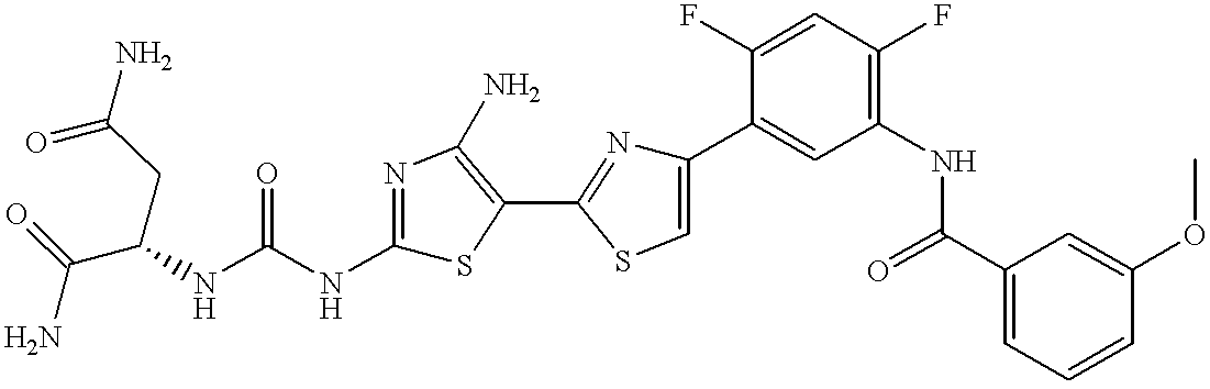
C(NC(NC1=NC(N)=C(C2=NC(C3=CC(NC(C4=CC=CC(OC)=C4)=O)=C(F)C=C3F)=CS2)S1)=O)(CC(=O)N)C(=O)N
